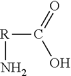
[R](N)C(=O)O
